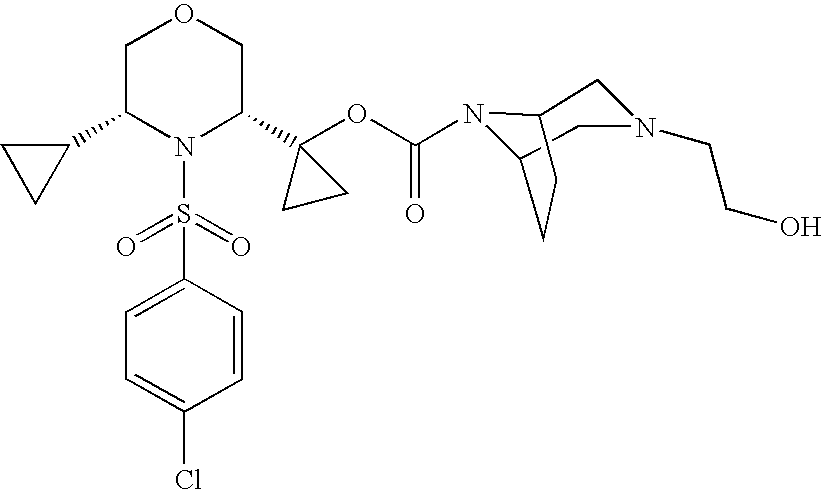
C1(C2N(S(=O)(=O)C3=CC=C(Cl)C=C3)C(C3(OC(=O)N4C5CN(CCO)CC4CC5)CC3)COC2)CC1
